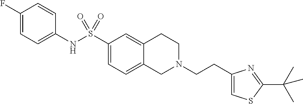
C1(F)=CC=C(NS(C2=CC=C3C(=C2)CCN(CCC2=CSC(C(C)(C)C)=N2)C3)(=O)=O)C=C1
